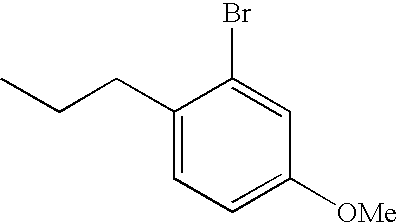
C1(CCC)=CC=C([OMe])C=C1Br
